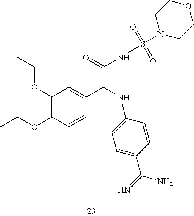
C1(OCC)=C(OCC)C=CC(C(NC2=CC=C(C(=N)N)C=C2)C(=O)NS(=O)(=O)N2CCOCC2)=C1
